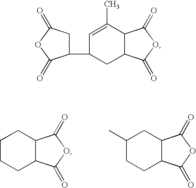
C1CC2C(CC1)C(=O)OC2=O.C1CC2C(CC1C)C(=O)OC2=O.C1(C2CC3C(C(C)=C2)C(=O)OC3=O)CC(=O)OC1=O
